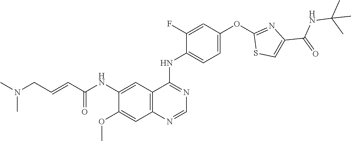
O=C(C=CCN(C)C)NC1=CC2=C(C=C1OC)N=CN=C2NC1=CC=C(OC2=NC(C(NC(C)(C)C)=O)=CS2)C=C1F
